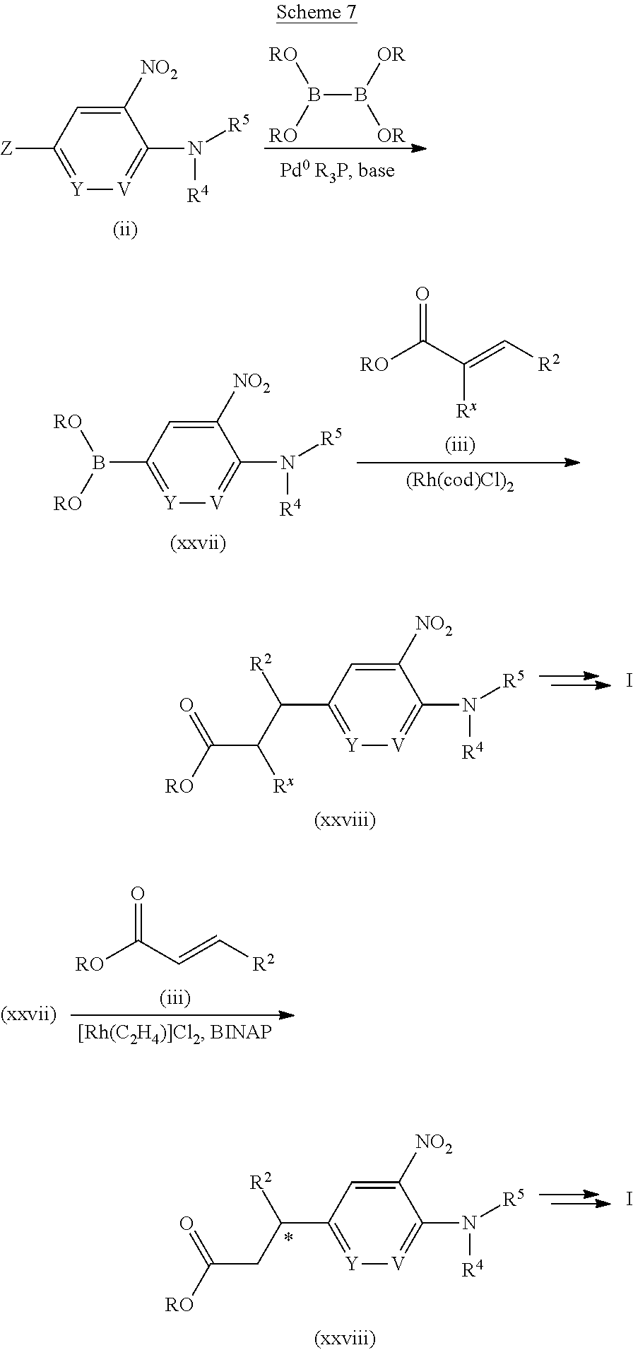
C1([NO2])=CC([Z])=[Y][V]=C1N([R4])[R5].B(B([OR])[OR])([RO])[RO].O=C(C(=C[R2])[Rx])[RO].C1([NO2])=CC(B([RO])[RO])=[Y][V]=C1N([R4])[R5].C1([NO2])=CC(C(C([Rx])C([RO])=O)[R2])=[Y][V]=C1N([R4])[R5].I.O=C(C=C[R2])[RO].C1([NO2])=CC(C(CC([RO])=O)[R2])=[Y][V]=C1N([R4])[R5].I
